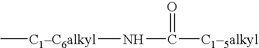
C[C1C6alkyl]NC([C15alkyl])=O
